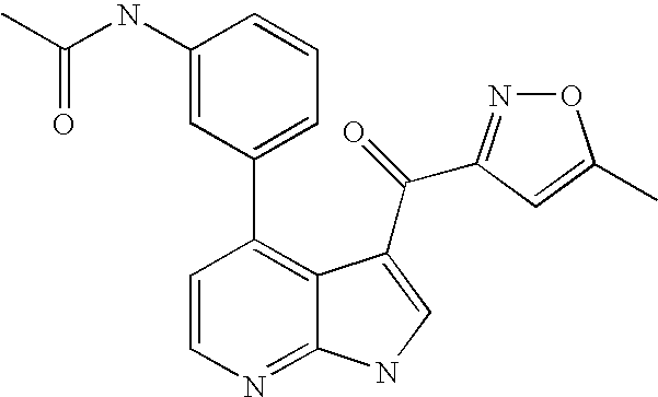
C1=CN=C2C(=C1C1=CC=CC(NC(C)=O)=C1)C(C(=O)C1=NOC(C)=C1)=CN2
